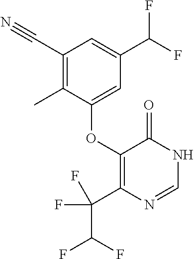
C1(C#N)=C(C)C(OC2=C(C(F)(F)C(F)F)N=CNC2=O)=CC(C(F)F)=C1
